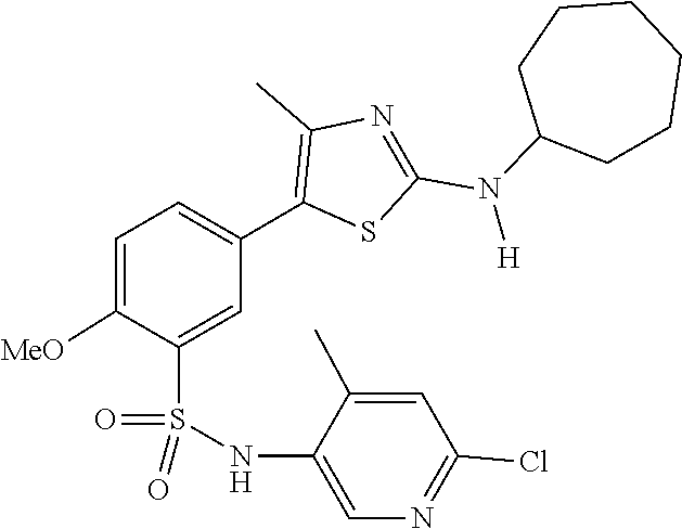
C1C(N(C2=NC(C)=C(C3=CC=C([MeO])C(S(=O)(=O)NC4=CN=C(Cl)C=C4C)=C3)S2)[H])CCCCC1
